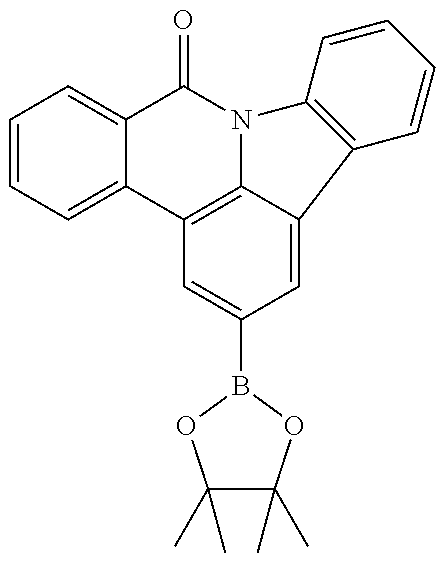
C1=CC=C2C(=C1)C(=O)N1C3=C2C=C(B2OC(C)(C)C(C)(C)O2)C=C3C2=C1C=CC=C2
